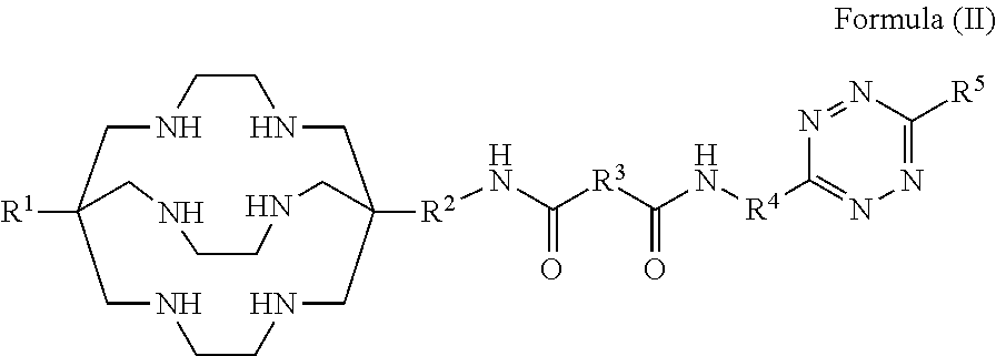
N([R4]C1=NN=C([R5])N=N1)C([R3]C(N[R2]C12CNCCNCC([R1])(CNCCNC1)CNCCNC2)=O)=O
